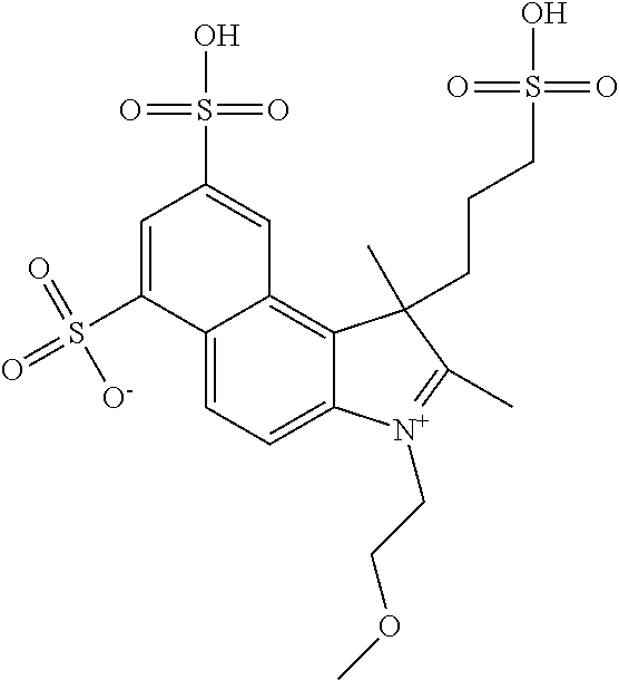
C12=CC=C3C(=C1C=C(S(O)(=O)=O)C=C2S(=O)(=O)[O-])C(C)(CCCS(=O)(=O)O)C(C)=[N+]3CCOC
